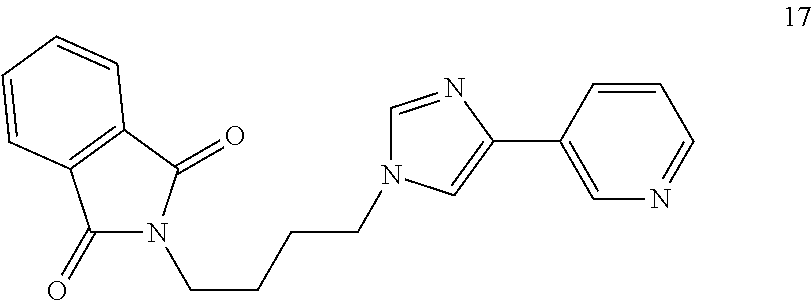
C1(=O)N(CCCCN2C=NC(C3=CN=CC=C3)=C2)C(=O)C2=C1C=CC=C2
